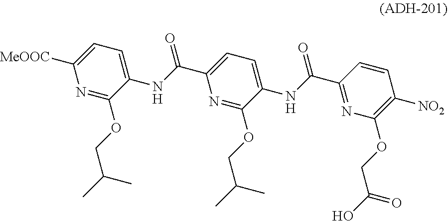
C1([MeOOC])=CC=C(NC(C2=CC=C(NC(=O)C3=NC(OCC(=O)O)=C([NO2])C=C3)C(OCC(C)C)=N2)=O)C(OCC(C)C)=N1
